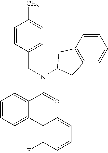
C1(CN(C(C2=CC=CC=C2C2=C(F)C=CC=C2)=O)C2CC3=C(C=CC=C3)C2)=CC=C(C)C=C1
